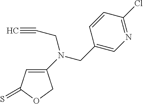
C1(N(CC2=CN=C(Cl)C=C2)CC#C)=CC(=S)OC1
